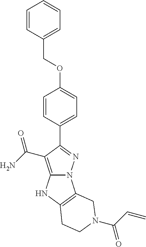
C1=CC(C2=NN3C(=C2C(=O)N)NC2=C3CN(C(C=C)=O)CC2)=CC=C1OCC1=CC=CC=C1
